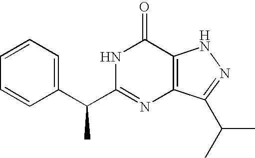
C1=C(C(C2=NC3=C(C(=O)N2)NN=C3C(C)C)C)C=CC=C1
